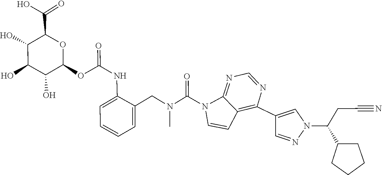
C1(C2=CN(C(CC#N)C3CCCC3)N=C2)=C2C=CN(C(N(C)CC3=CC=CC=C3NC(OC3OC(C(O)=O)C(O)C(O)C3O)=O)=O)C2=NC=N1
